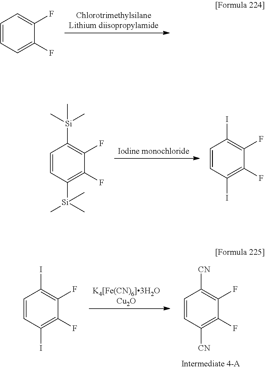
C1=CC=C(F)C(F)=C1.C1=CC([Si](C)(C)C)=C(F)C(F)=C1[Si](C)(C)C.C1=CC(I)=C(F)C(F)=C1I.C1=CC([CN])=C(F)C(F)=C1[CN].C1=CC(I)=C(F)C(F)=C1I
